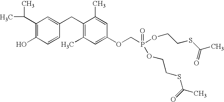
C1(C(C)C)=C(O)C=CC(CC2=C(C)C=C(OCP(OCCSC(C)=O)(=O)OCCSC(C)=O)C=C2C)=C1
